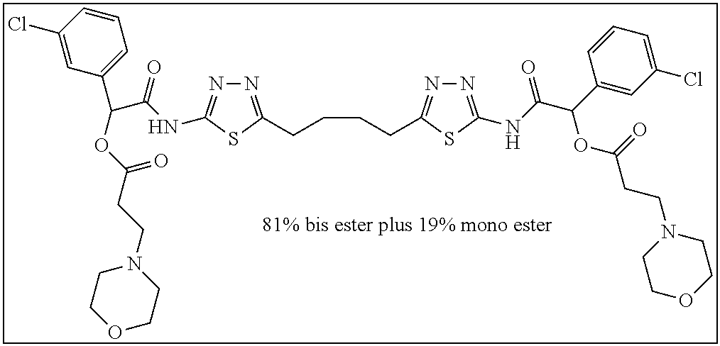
N1=C(CCCCC2=NN=C(NC(C(C3=CC(Cl)=CC=C3)OC(CCN3CCOCC3)=O)=O)S2)SC(NC(C(C2=CC=CC(Cl)=C2)OC(CCN2CCOCC2)=O)=O)=N1
